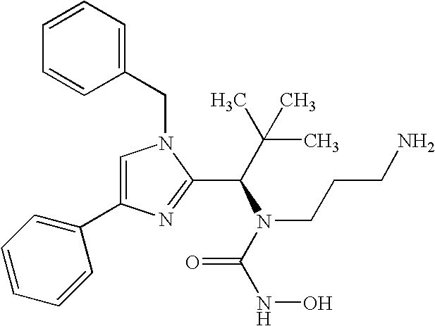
C1=CC=C(CN2C=C(C3=CC=CC=C3)N=C2C(C(C)(C)C)N(C(NO)=O)CCCN)C=C1
